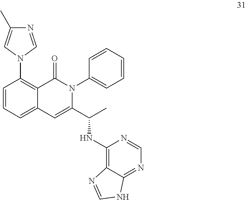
C1=CC(N2C=C(C)N=C2)=C2C(=C1)C=C(C(C)NC1=C3C(=NC=N1)NC=N3)N(C1=CC=CC=C1)C2=O
